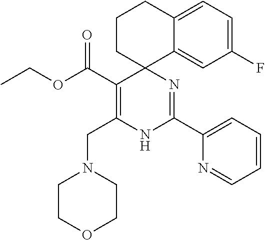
C(C1=C(CN2CCOCC2)NC(C2=CC=CC=N2)=NC12CCCC1=CC=C(F)C=C21)(OCC)=O
